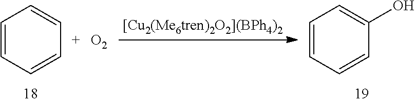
C1=CC=CC=C1.[O2].C1=CC=CC(O)=C1
